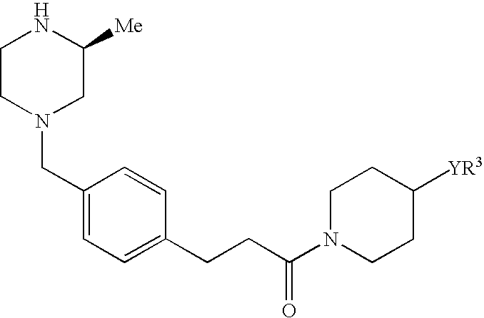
C1CN(CC2=CC=C(CCC(N3CCC([YR3])CC3)=O)C=C2)CC([Me])N1
